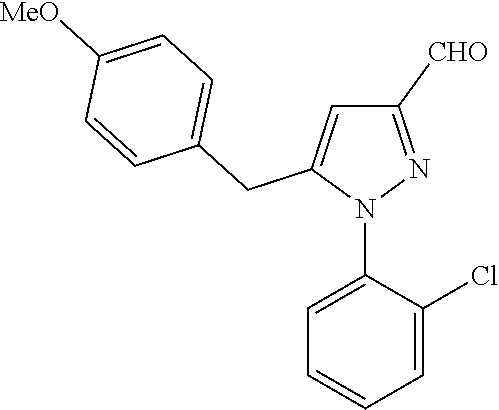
N1(C2=CC=CC=C2Cl)N=C([CHO])C=C1CC1=CC=C([MeO])C=C1
